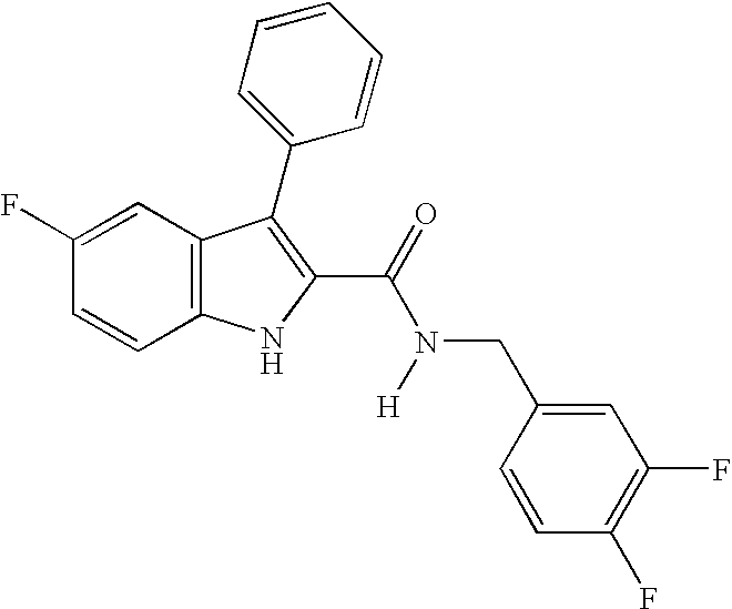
C1(F)=CC2=C(C=C1)NC(C(=O)N([H])CC1=CC(F)=C(F)C=C1)=C2C1=CC=CC=C1
